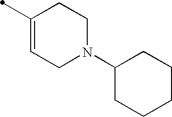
C1(C)=CCN(C2CCCCC2)CC1
